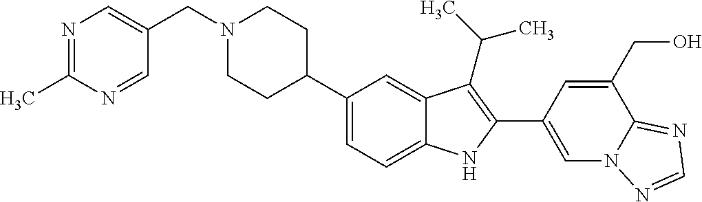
C(N1CCC(C2=CC=C3C(=C2)C(C(C)C)=C(C2=CN4C(=NC=N4)C(CO)=C2)N3)CC1)C1=CN=C(C)N=C1
